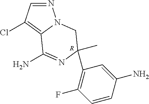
N1=CC(Cl)=C2N1CC(C1=C(F)C=CC(N)=C1)(C)N=C2N.[R]
